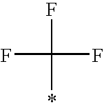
FC(F)(F)*
